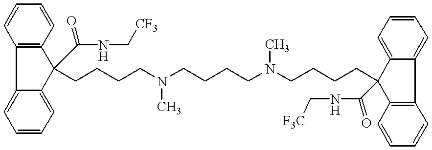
C12=C(C=CC=C1)C(CCCCN(CCCCN(CCCCC1(C(=O)NC[F3C])C3=C(C4=CC=CC=C41)C=CC=C3)C)C)(C(=O)NC[CF3])C1=CC=CC=C21
